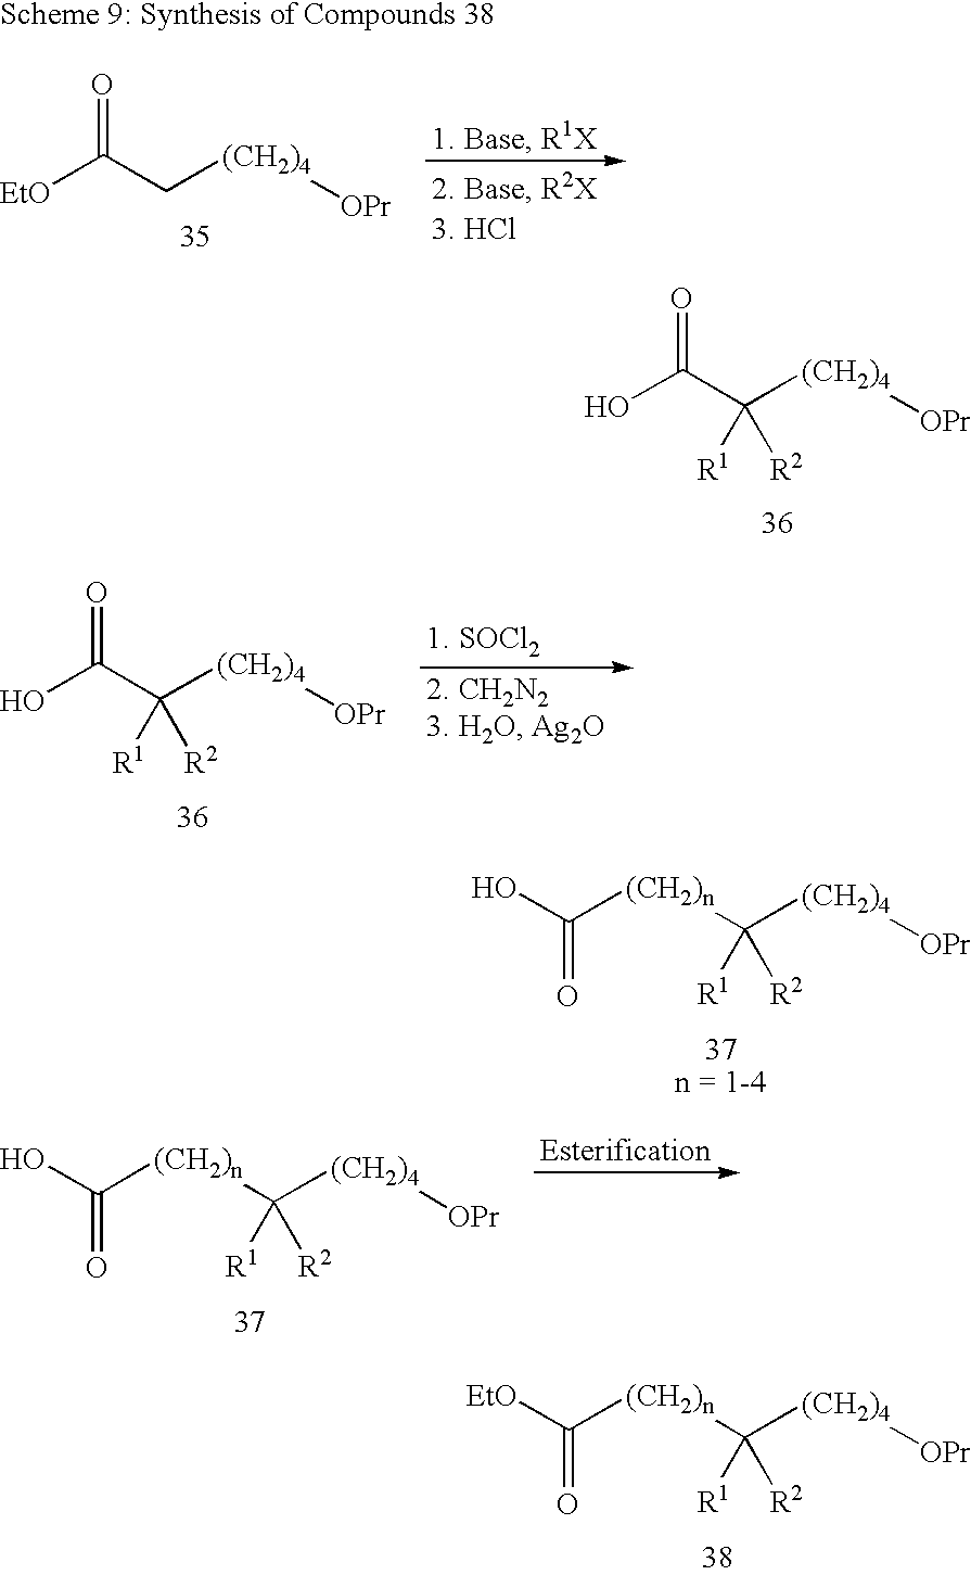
OC(C([(CH2)4][OPr])([R1])[R2])=O.OC(C([(CH2)4][OPr])([R1])[R2])=O.C(O)(=O)[(CH2)n]C([(CH2)4][OPr])([R1])[R2].C(O)(=O)[(CH2)n]C([(CH2)4][OPr])([R1])[R2].C([EtO])(=O)[(CH2)n]C([(CH2)4][OPr])([R1])[R2].[EtO]C(C[(CH2)4][OPr])=O
